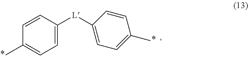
C1=C([L]C2=CC=C(C)C=C2)C=CC(C)=C1
